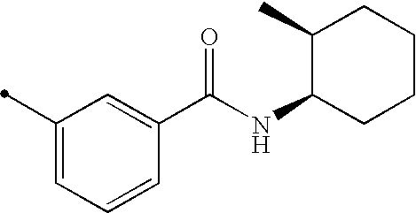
C1(C)=CC=CC(C(NC2CCCCC2C)=O)=C1
